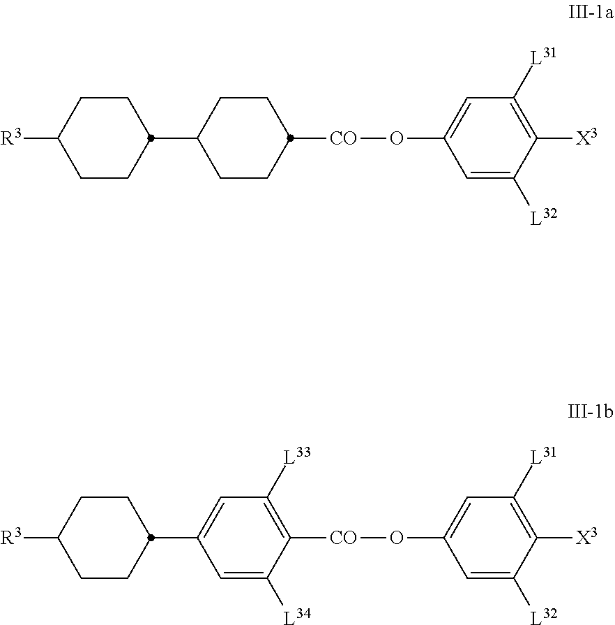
C1C([R3])CCC(C2CCC([CO]OC3=CC([L31])=C([X3])C([L32])=C3)CC2)C1.C1C([R3])CCC(C2=CC([L33])=C([CO]OC3=CC([L31])=C([X3])C([L32])=C3)C([L34])=C2)C1
